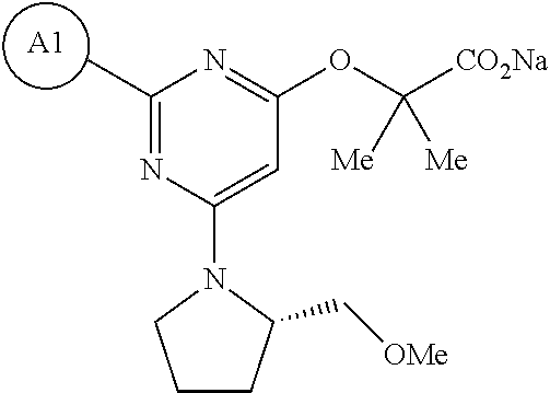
C1(C)=NC(N2C(C[OMe])CCC2)=CC(OC([CO2Na])([Me])[Me])=N1.[A1]
